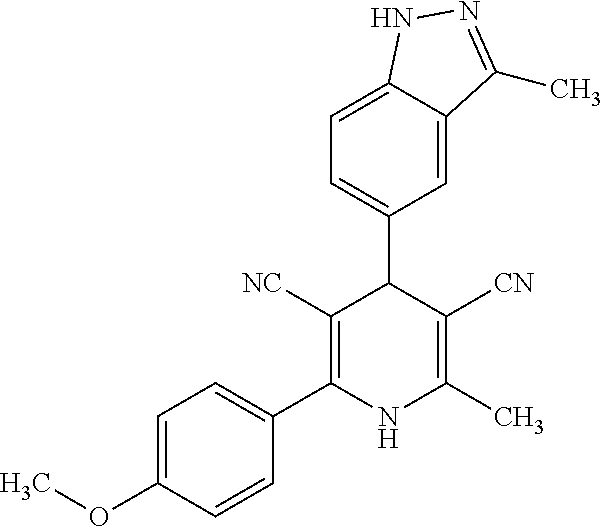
C1=C(C2C([NC])=C(C3=CC=C(OC)C=C3)NC(C)=C2[CN])C=C2C(=C1)NN=C2C
